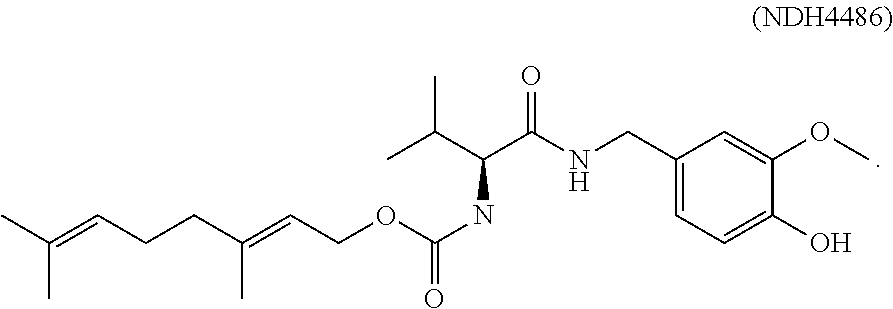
C(=CCCC(=CCOC(NC(C(NCC1=CC=C(O)C(OC)=C1)=O)C(C)C)=O)C)(C)C
